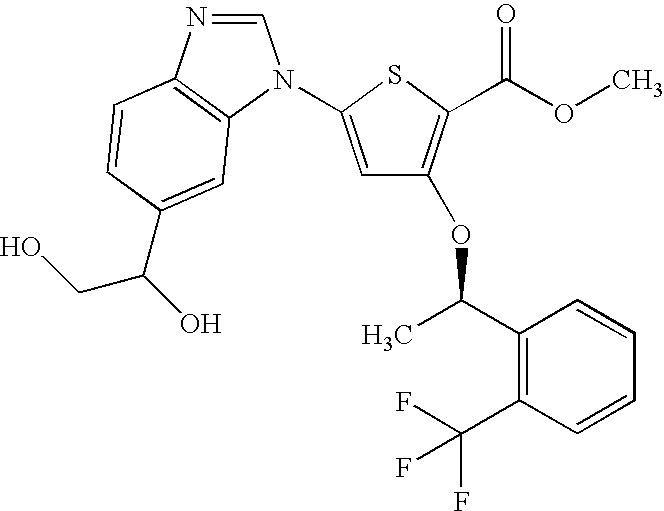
C1=C(N2C=NC3=C2C=C(C(O)CO)C=C3)SC(C(=O)OC)=C1OC(C)C1=C(C(F)(F)F)C=CC=C1
